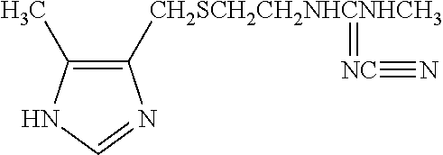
C1([CH2SCH2CH2NHCNHCH3]=[NC]#N)=C(C)NC=N1
